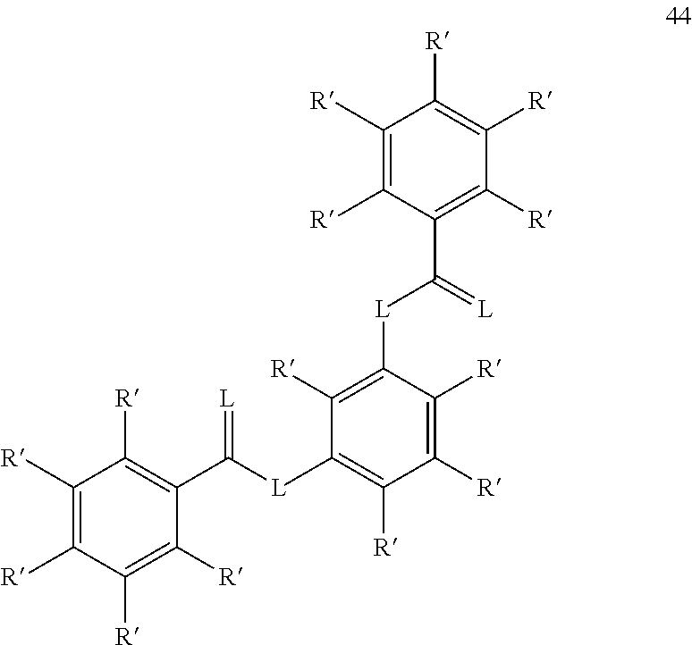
C1([R])=C([R])C([R])=C([R])C(C(=[L])[L]C2=C([R])C([R])=C([R])C([L]C(=[L])C3=C([R])C([R])=C([R])C([R])=C3[R])=C2[R])=C1[R]
